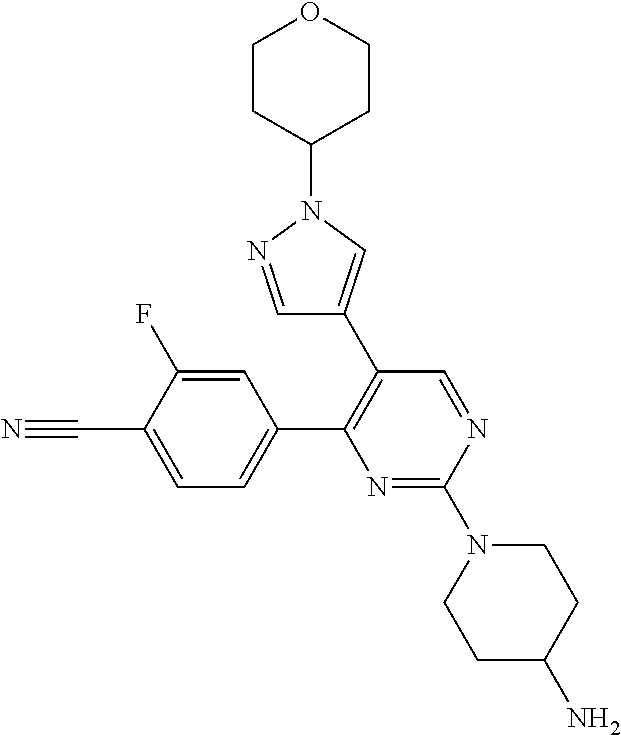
C1=C(C#N)C(F)=CC(C2=C(C3=CN(C4CCOCC4)N=C3)C=NC(N3CCC(N)CC3)=N2)=C1
